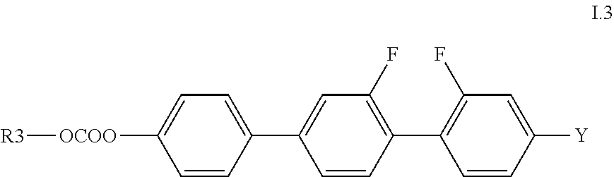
[R3][OCOO]C1=CC=C(C2=CC(F)=C(C3=C(F)C=C([Y])C=C3)C=C2)C=C1
